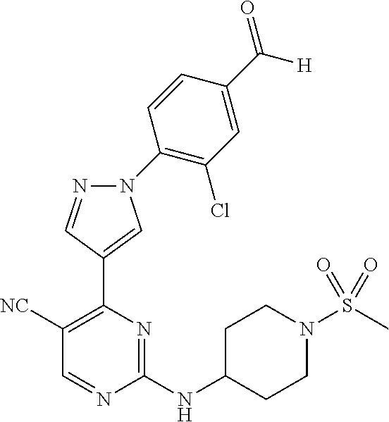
C1([NC])=C(C2=CN(C3=C(Cl)C=C(C([H])=O)C=C3)N=C2)N=C(NC2CCN(S(C)(=O)=O)CC2)N=C1
